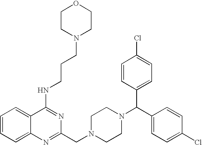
C1=CC=C2C(=C1)C(NCCCN1CCOCC1)=NC(CN1CCN(C(C3=CC=C(Cl)C=C3)C3=CC=C(Cl)C=C3)CC1)=N2
